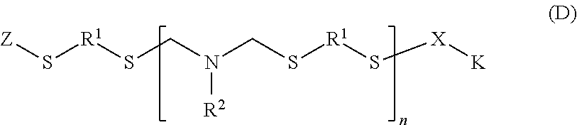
[Z]S[R1]SCN(CS[R1]S[X][K])[R2]
